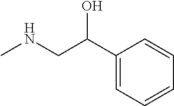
C1(C(CNC)O)=CC=CC=C1
